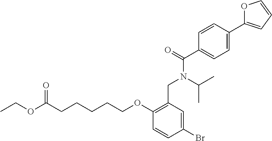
CCOC(CCCCCOC1=C(CN(C(C)C)C(C2=CC=C(C3=CC=CO3)C=C2)=O)C=C(Br)C=C1)=O
